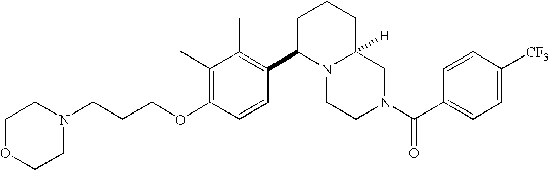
C(OC1=C(C)C(C)=C(C2N3CCN(C(C4=CC=C([CF3])C=C4)=O)CC3([H])CCC2)C=C1)CCN1CCOCC1
